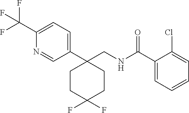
C1(C2(CNC(C3=CC=CC=C3Cl)=O)CCC(F)(F)CC2)=CC=C(C(F)(F)F)N=C1
